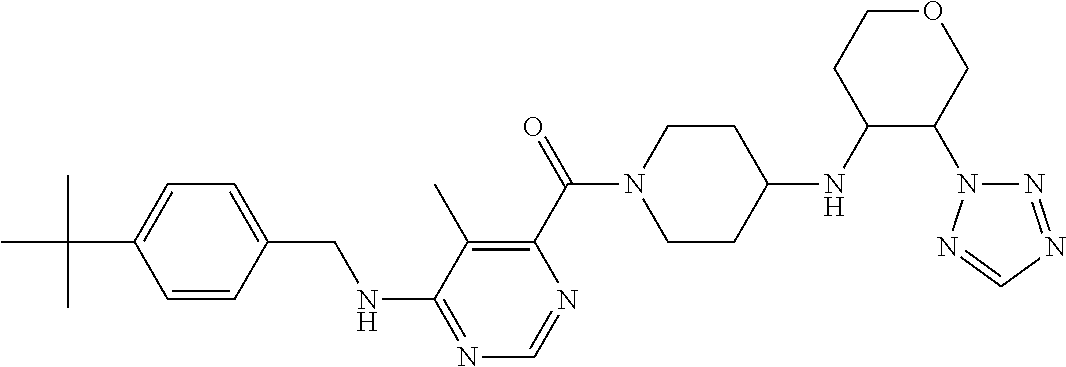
C1=CC(CNC2=NC=NC(C(=O)N3CCC(NC4C(N5N=NC=N5)COCC4)CC3)=C2C)=CC=C1C(C)(C)C
